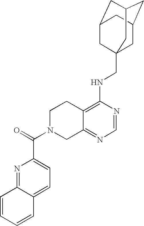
C12=C(NCC34CC5CC(CC(C3)C5)C4)N=CN=C1CN(C(=O)C1=CC=C3C(=N1)C=CC=C3)CC2
